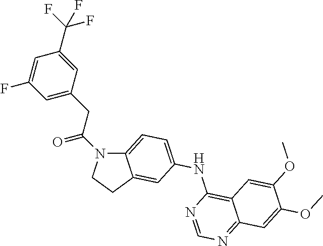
C12=CC=C(NC3=C4C(=NC=N3)C=C(OC)C(OC)=C4)C=C1CCN2C(CC1=CC(F)=CC(C(F)(F)F)=C1)=O
